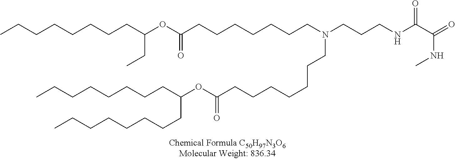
CCCCCCCCC(OC(CCCCCCCN(CCCNC(C(NC)=O)=O)CCCCCCCC(OC(CCCCCCCC)CCCCCCCC)=O)=O)CC
